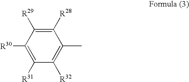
C1([R30])=C([R31])C([R32])=C(C)C([R28])=C1[R29]
